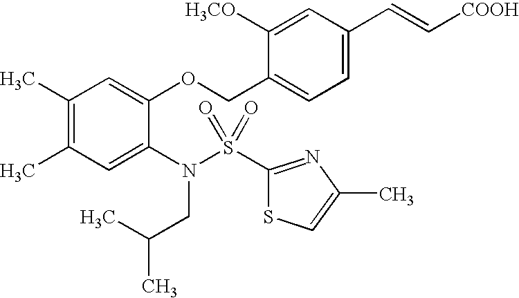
C1(C)=C(C)C=C(N(S(C2=NC(C)=CS2)(=O)=O)CC(C)C)C(OCC2=CC=C(C=C[COOH])C=C2[H3CO])=C1
